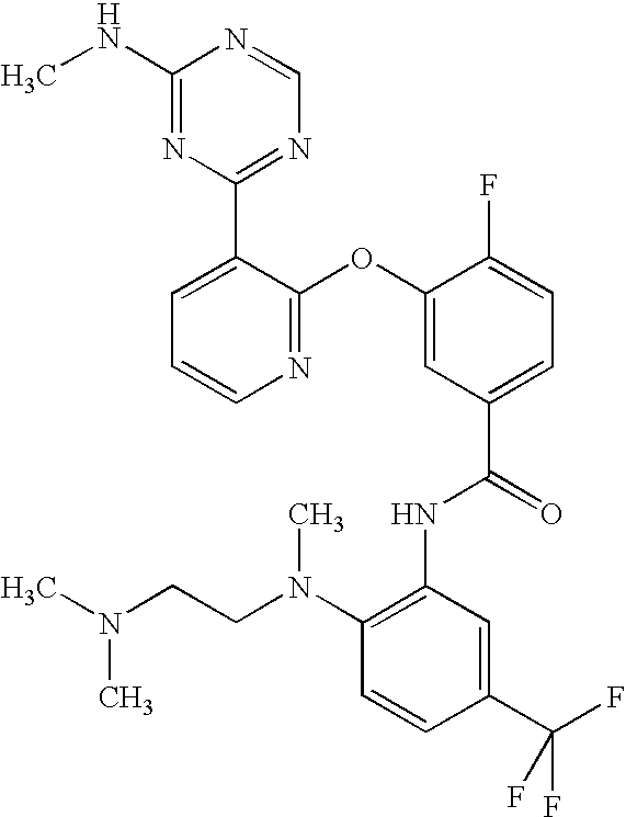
N1=C(OC2=CC(C(=O)NC3=C(N(CCN(C)C)C)C=CC(C(F)(F)F)=C3)=CC=C2F)C(C2=NC=NC(NC)=N2)=CC=C1
